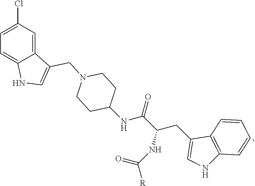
C1(Cl)=CC=C2C(=C1)C(CN1CCC(NC(C(CC3=CNC4=C3C=CC=C4)NC([R])=O)=O)CC1)=CN2
